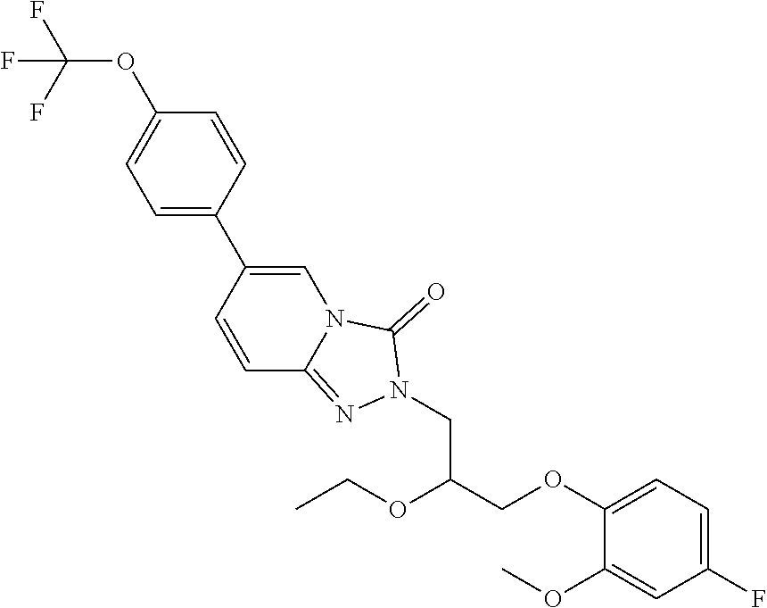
C(OC1=CC=C(C2=CN3C(=NN(CC(COC4=CC=C(F)C=C4OC)OCC)C3=O)C=C2)C=C1)(F)(F)F
